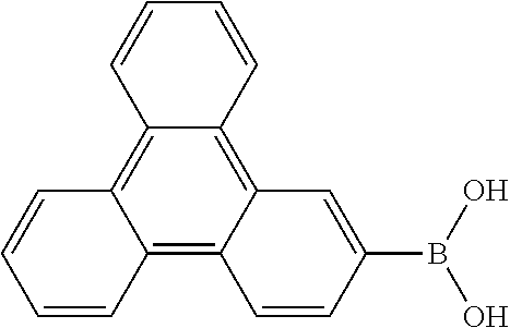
C12=C3C(=C4C(=C1C=CC=C2)C=CC=C4)C=C(B(O)O)C=C3
